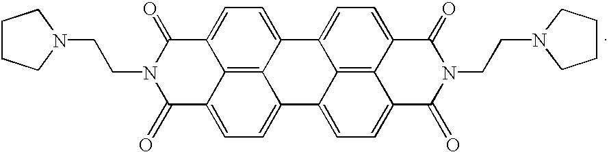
C(CN1CCCC1)N1C(=O)C2=CC=C3C4=C2C(=CC=C4C2=CC=C4C5=C2C3=CC=C5C(=O)N(CCN2CCCC2)C4=O)C1=O
